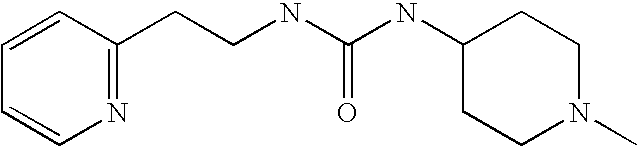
N1=C(CCNC(NC2CCN(C)CC2)=O)C=CC=C1
